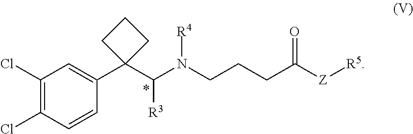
C1(Cl)=C(Cl)C=CC(C2(C(N(CCCC([Z][R5])=O)[R4])[R3])CCC2)=C1
